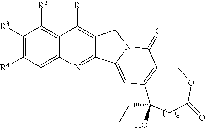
C1([R3])=C([R4])C=C2C(=C1[R2])C([R1])=C1C(=N2)C2=CC3=C(C(=O)N2C1)COC(=O)CC3(CC)O
